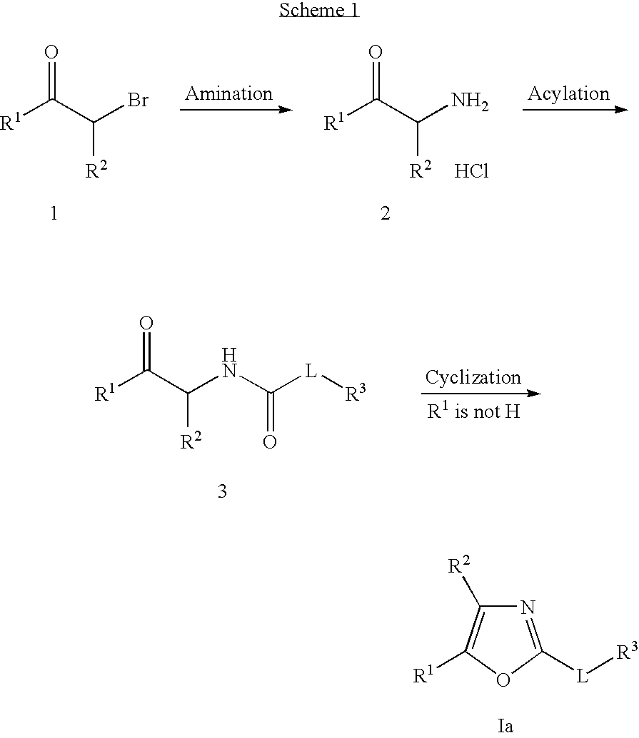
[R1]C(C(Br)[R2])=O.[R1]C(C(N)[R2])=O.Cl.[R1]C(C(NC([L][R3])=O)[R2])=O.N1=C([L][R3])OC([R1])=C1[R2]
